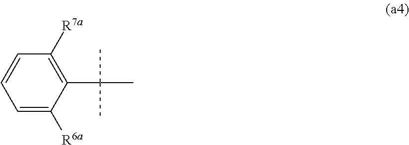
C1=C([R6a])C(C(C)(C)C)=C([R7a])C=C1
